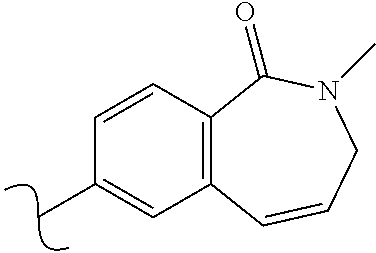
C12=C(C=CC(C)=C1)C(=O)N(C)CC=C2
